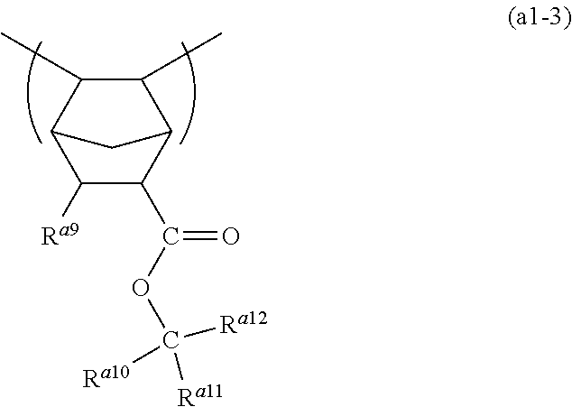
C1(C)C2C([Ra9])C(C(OC([Ra11])([Ra12])[Ra10])=O)C(C2)C1C
